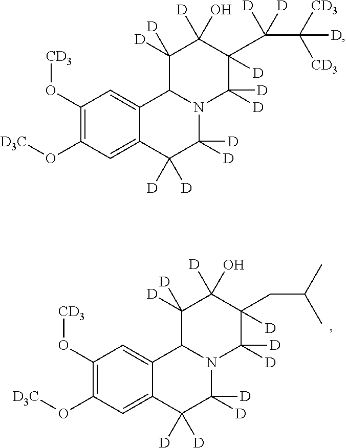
C1(O[CD3])=C(O[D3C])C=C2C(=C1)C1N(C([D])([D])C2([D])[D])C([D])([D])C([D])(CC(C)C)C([D])(O)C1([D])[D].C1(O[CD3])=C(O[D3C])C=C2C(=C1)C1N(C([D])([D])C2([D])[D])C([D])([D])C(C([D])([D])C([CD3])([CD3])[D])([D])C([D])(O)C1([D])[D]
